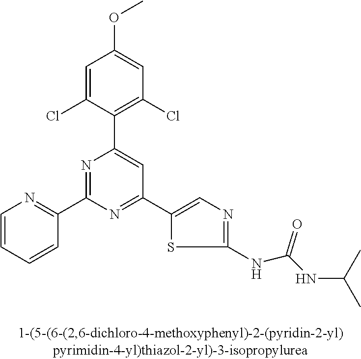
C1=C(Cl)C(C2=CC(C3=CN=C(NC(NC(C)C)=O)S3)=NC(C3=NC=CC=C3)=N2)=C(Cl)C=C1OC
